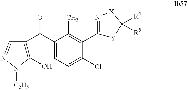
C1(O)=C(C(C2=CC=C(Cl)C(C3=N[X]C([R4])([R5])[Y]3)=C2C)=O)C=NN1[C2H5]
